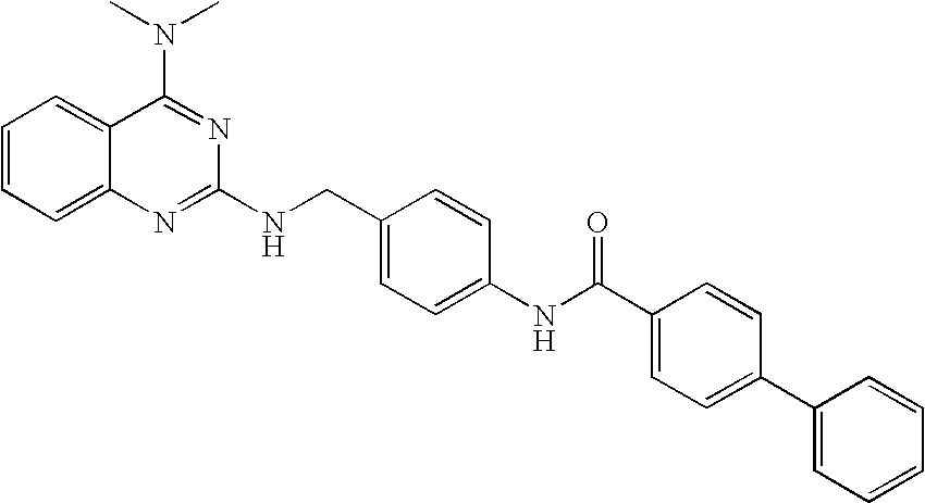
C1=CC=C2C(=C1)C(N(C)C)=NC(NCC1=CC=C(NC(C3=CC=C(C4=CC=CC=C4)C=C3)=O)C=C1)=N2
